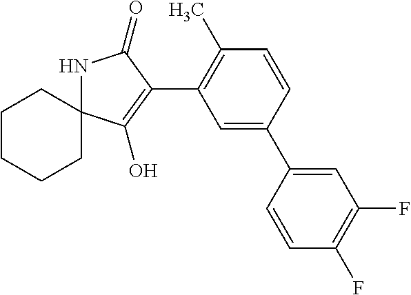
C1CCCC2(C1)NC(=O)C(C1=C(C)C=CC(C3=CC(F)=C(F)C=C3)=C1)=C2O
